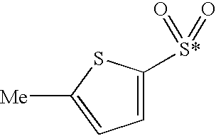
C1=C([S*](=O)=O)SC([Me])=C1
